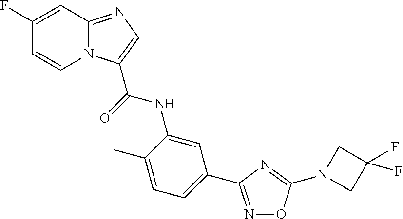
N1=C(C2=CC=C(C)C(NC(=O)C3=CN=C4N3C=CC(F)=C4)=C2)N=C(N2CC(F)(F)C2)O1
